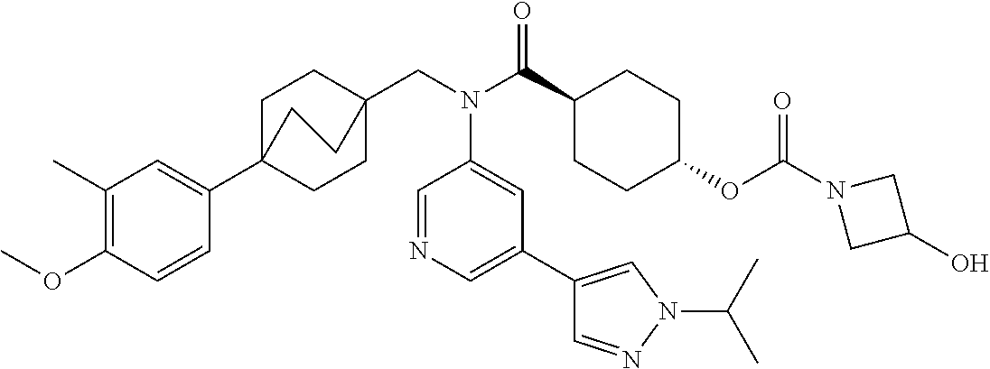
C1(C)=C(OC)C=CC(C23CCC(CN(C(C4CCC(OC(N5CC(O)C5)=O)CC4)=O)C4=CC(C5=CN(C(C)C)N=C5)=CN=C4)(CC2)CC3)=C1
